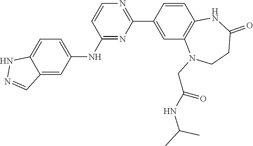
C(C(NC(C)C)=O)N1C2=C(C=CC(C3=NC=CC(NC4=CC=C5NN=CC5=C4)=N3)=C2)NC(=O)CC1
